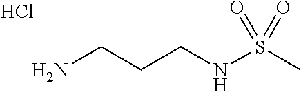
C(CCNS(C)(=O)=O)N.Cl
